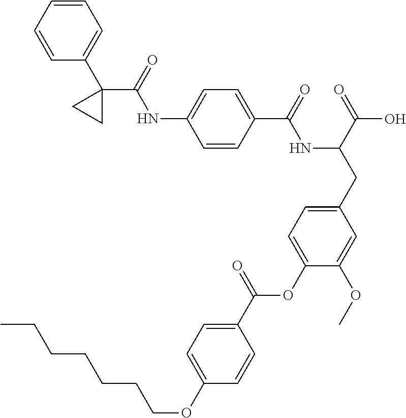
C1=CC(C(=O)NC(CC2=CC=C(OC(C3=CC=C(OCCCCCCC)C=C3)=O)C(OC)=C2)C(=O)O)=CC=C1NC(=O)C1(C2=CC=CC=C2)CC1
